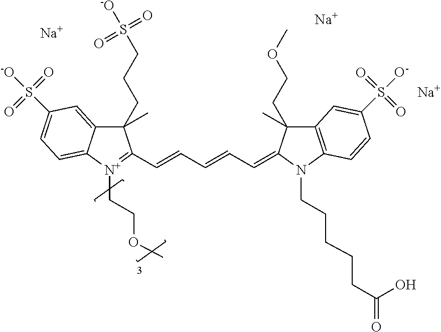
[Na].[Na].[Na].C12=CC(S(=O)(=O)[-O])=CC=C1[N+](CCOC)=C(C=CC=CC=C1N(CCCCCC(=O)O)C3=C(C=C(S(=O)(=O)[O-])C=C3)C1(CCOC)C)C2(CCCS([-O])(=O)=O)C
